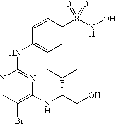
N1=CC(Br)=C(NC(CO)C(C)C)N=C1NC1=CC=C(S(NO)(=O)=O)C=C1
